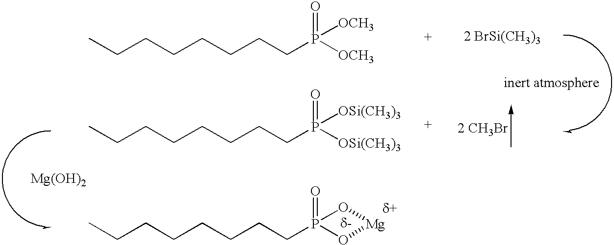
[2 CH3Br].CCCCCCCCP1(=O)O[Mg]O1.CCCCCCCCP([OCH3])([OCH3])=O.[2 BrSi(CH3)3].CCCCCCCCP([OSi(CH3)3])([OSi(CH3)3])=O.[Mg(OH)2]
